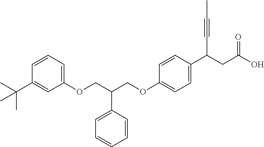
C1(OCC(COC2=CC=C(C(CC(O)=O)C#CC)C=C2)C2=CC=CC=C2)=CC=CC(C(C)(C)C)=C1
